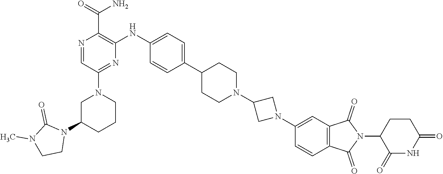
C1C(N2C(=O)N(C)CC2)CCCN1C1=NC(NC2=CC=C(C3CCN(C4CN(C5=CC6=C(C=C5)C(=O)N(C5C(=O)NC(=O)CC5)C6=O)C4)CC3)C=C2)=C(C(=O)N)N=C1
